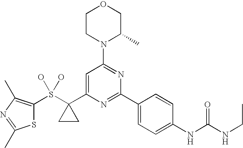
C1CN(C2=NC(C3=CC=C(NC(NCC)=O)C=C3)=NC(C3(S(O)(O)C4=C(C)N=C(C)S4)CC3)=C2)C(C)CO1
